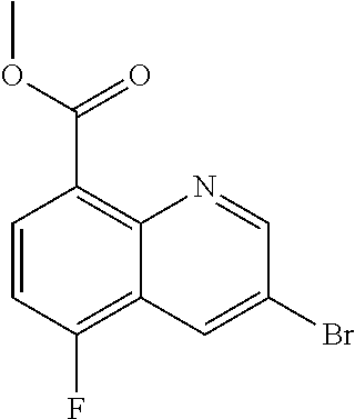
C1=CC(F)=C2C(=C1C(OC)=O)N=CC(Br)=C2
